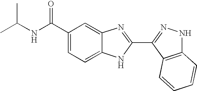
C1(C(NC(C)C)=O)=CC=C2C(=C1)N=C(C1=NNC3=C1C=CC=C3)N2
